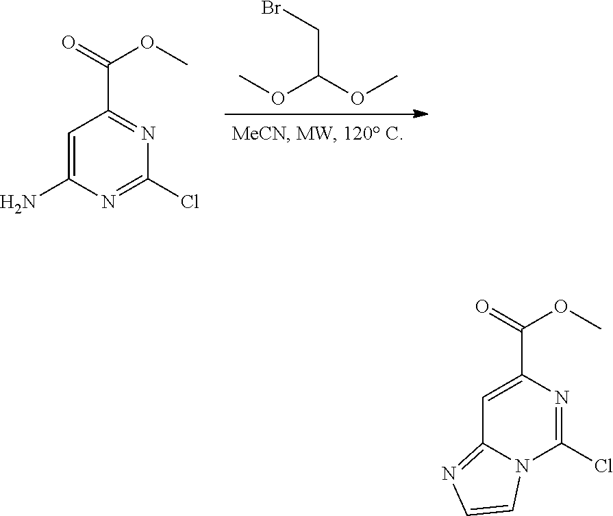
BrCC(OC)OC.C1=C(N)N=C(Cl)N=C1C(=O)OC.C12=NC=CN1C(Cl)=NC(C(=O)OC)=C2
